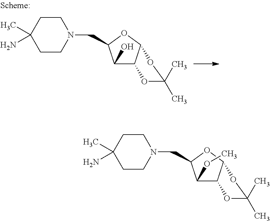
C1CC(C)(N)CCN1CC1C(O)C2C(O1)OC(C)(C)O2.C1CC(C)(N)CCN1CC1C(OC)C2C(O1)OC(C)(C)O2
